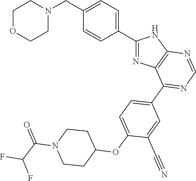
C1(C2=CC=C(CN3CCOCC3)C=C2)=NC2=C(N1)N=CN=C2C1=CC=C(OC2CCN(C(C(F)F)=O)CC2)C(C#N)=C1
